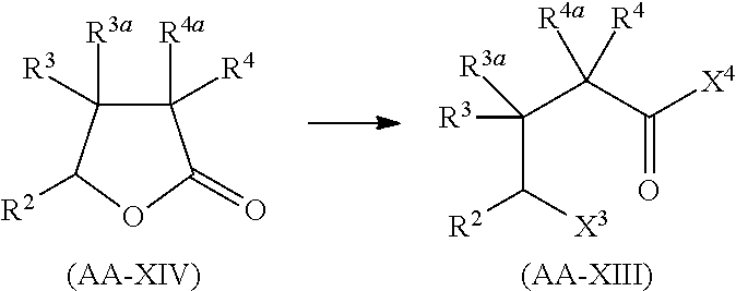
C1([R4a])([R4])C([R3a])([R3])C([R2])OC1=O.[(AA-XIV)].C(C([X3])[R2])(C(C(=O)[X4])([R4a])[R4])([R3a])[R3].[(AA-XIII)]
